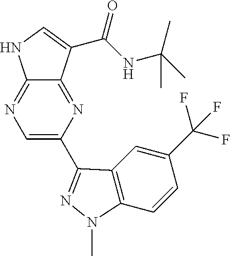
C1=C(C2=NN(C)C3=C2C=C(C(F)(F)F)C=C3)N=C2C(=N1)NC=C2C(NC(C)(C)C)=O
